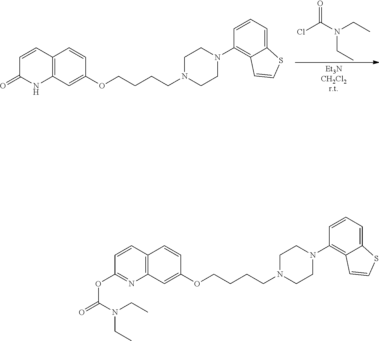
C1=CC(=O)NC2=C1C=CC(OCCCCN1CCN(C3=C4C(=CC=C3)SC=C4)CC1)=C2.ClC(N(CC)CC)=O.C1=CC(OC(N(CC)CC)=O)=NC2=C1C=CC(OCCCCN1CCN(C3=C4C(=CC=C3)SC=C4)CC1)=C2
